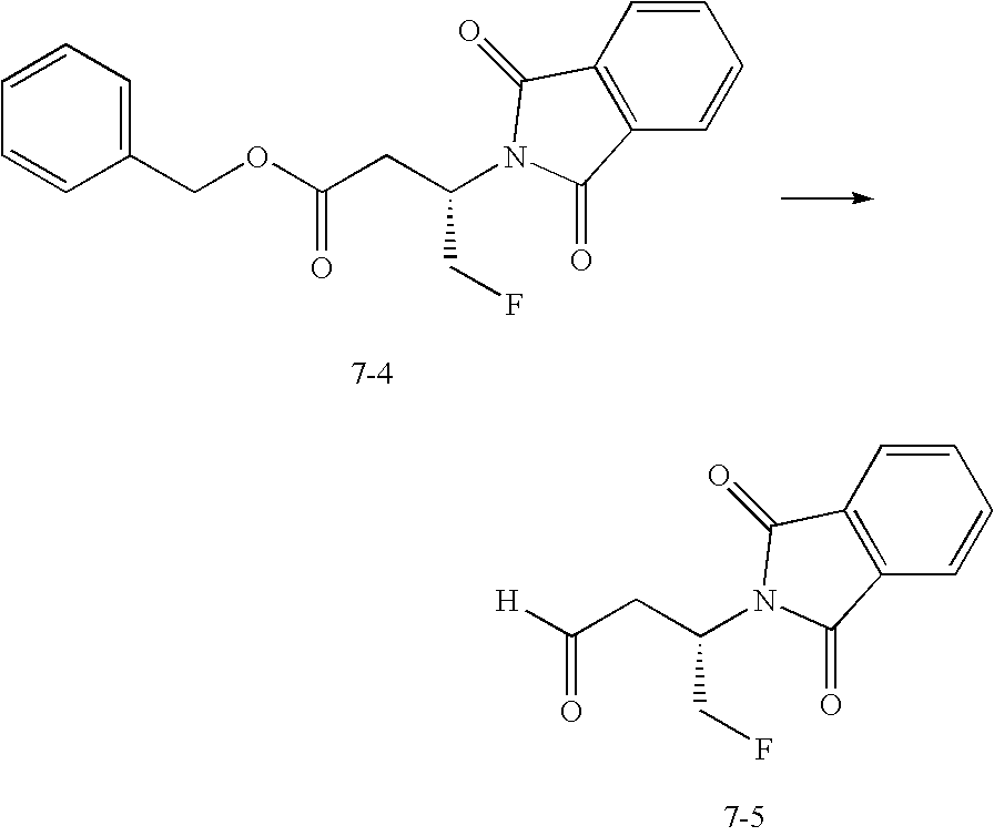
C1(COC(CC(CF)N2C(=O)C3=C(C=CC=C3)C2=O)=O)=CC=CC=C1.[H]C(CC(CF)N1C(=O)C2=C(C=CC=C2)C1=O)=O
